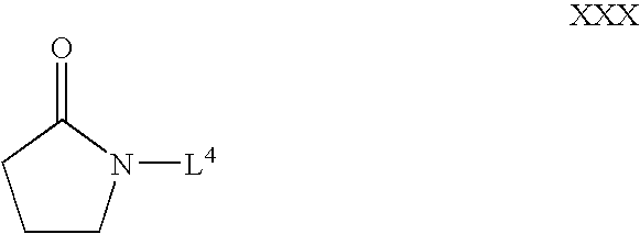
C1CN([L4])C(=O)C1
